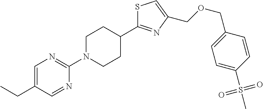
S1C=C(COCC2=CC=C(S(C)(=O)=O)C=C2)N=C1C1CCN(C2=NC=C(CC)C=N2)CC1
